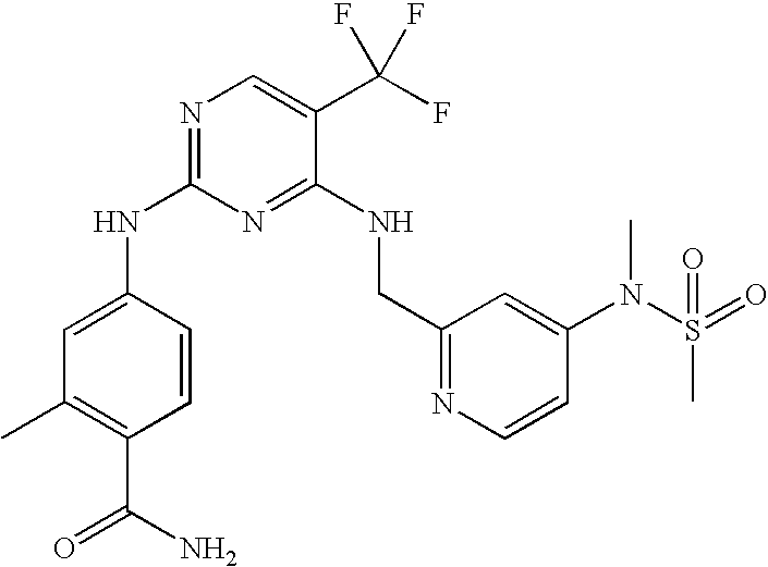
C1(NC2=NC=C(C(F)(F)F)C(NCC3=NC=CC(N(S(=O)(=O)C)C)=C3)=N2)=CC(C)=C(C(N)=O)C=C1
